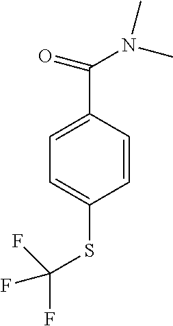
C1=CC(C(=O)N(C)C)=CC=C1SC(F)(F)F
